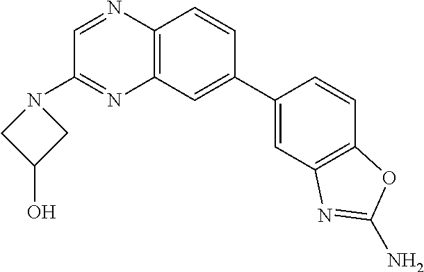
C12=C(C=C(C3=CC4=C(C=C3)OC(N)=N4)C=C1)N=C(N1CC(O)C1)C=N2
